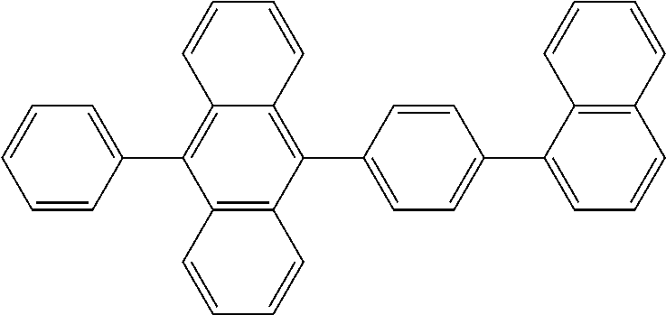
C1=CC2=C(C=C1)C(C1=CC=C(C3=CC=CC4=C3C=CC=C4)C=C1)=C1C(=C2C2=CC=CC=C2)C=CC=C1
